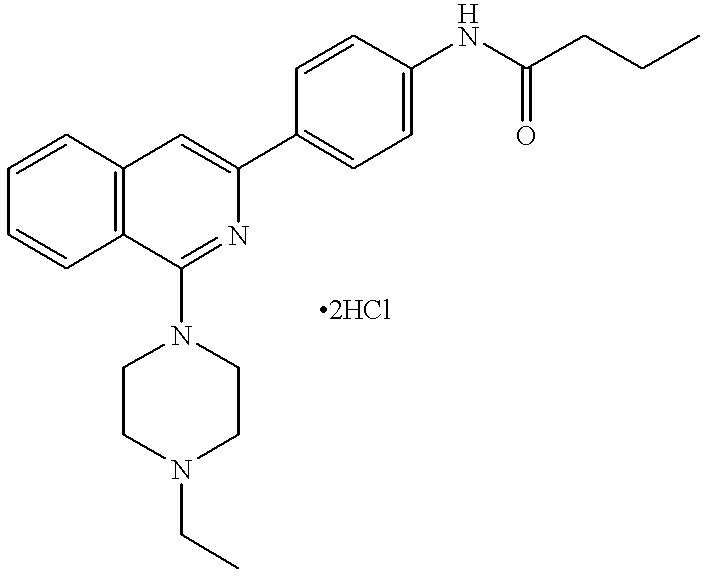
C1=CC2=C(C=C1)C=C(C1=CC=C(NC(CCC)=O)C=C1)N=C2N1CCN(CC)CC1
